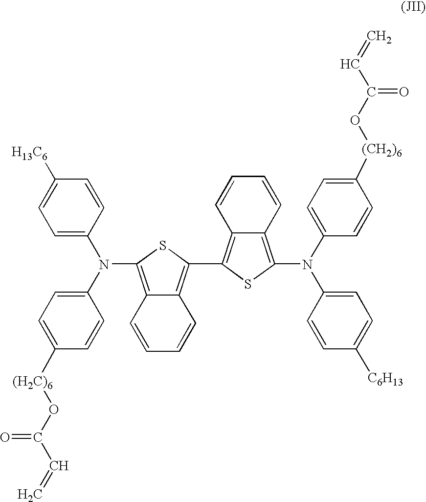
C1=C(N(C2=CC=C([(H2C)6]OC(C=C)=O)C=C2)C2=C3C(=C(C4=C5C(=C(N(C6=CC=C([(CH2)6]OC(C=C)=O)C=C6)C6=CC=C([C6H13])C=C6)S4)C=CC=C5)S2)C=CC=C3)C=CC([H13C6])=C1
